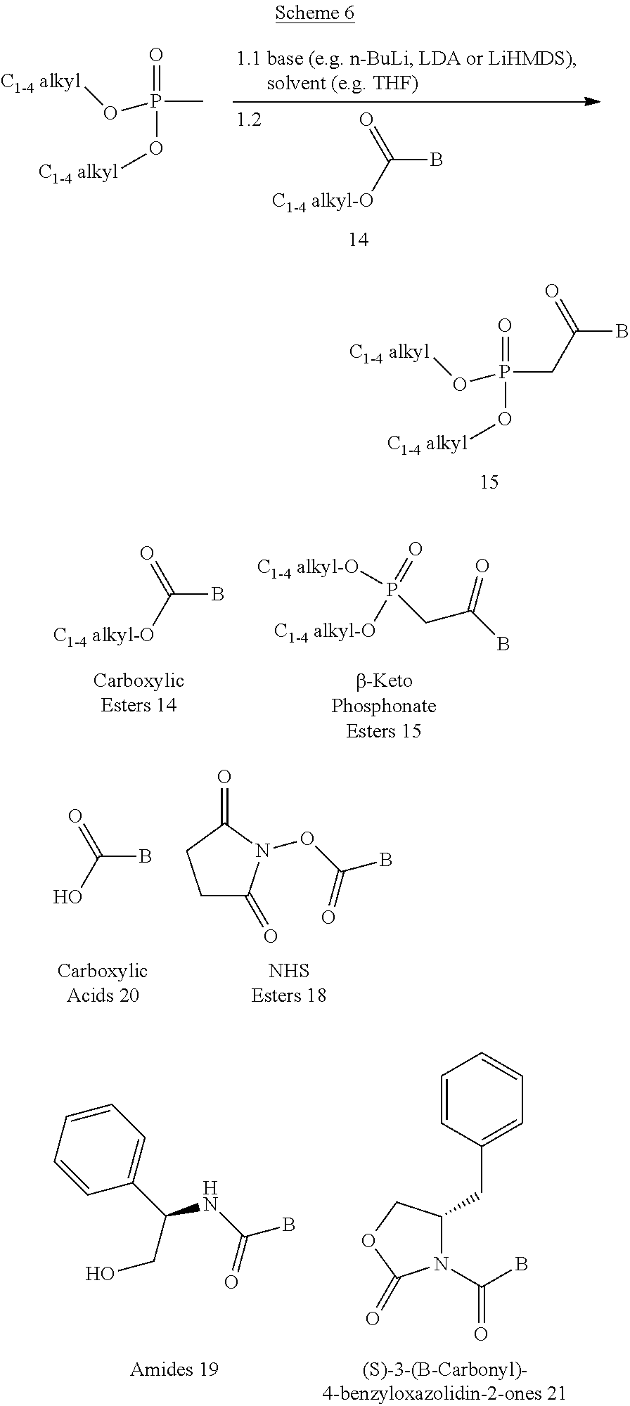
O=C([C1-4 alkyl-O])B.P(C)(O[C1-4 alkyl])(O[C1-4 alkyl])=O.P(CC(B)=O)(O[C1-4 alkyl])(O[C1-4 alkyl])=O.O=C([C1-4 alkyl-O])B.[C1-4 alkyl-O]P(=O)(CC(B)=O)[C1-4 alkyl-O].O=C(O)B.C1C(=O)N(OC(=O)B)C(=O)C1.N1(C(=O)B)C(CC2=CC=CC=C2)COC1=O.N(C(=O)B)C(CO)C1=CC=CC=C1
